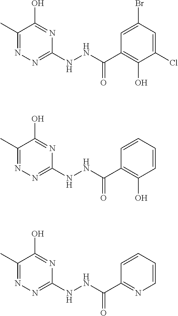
C1(C)=NN=C(NNC(C2=C(O)C(Cl)=CC(Br)=C2)=O)N=C1O.C1(C)=NN=C(NNC(C2=C(O)C=CC=C2)=O)N=C1O.C1(C)=NN=C(NNC(C2=NC=CC=C2)=O)N=C1O
